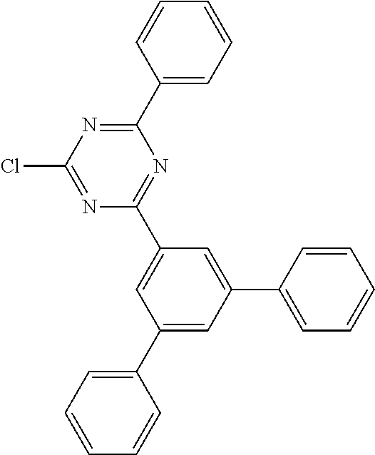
N1=C(Cl)N=C(C2=CC=CC=C2)N=C1C1=CC(C2=CC=CC=C2)=CC(C2=CC=CC=C2)=C1
